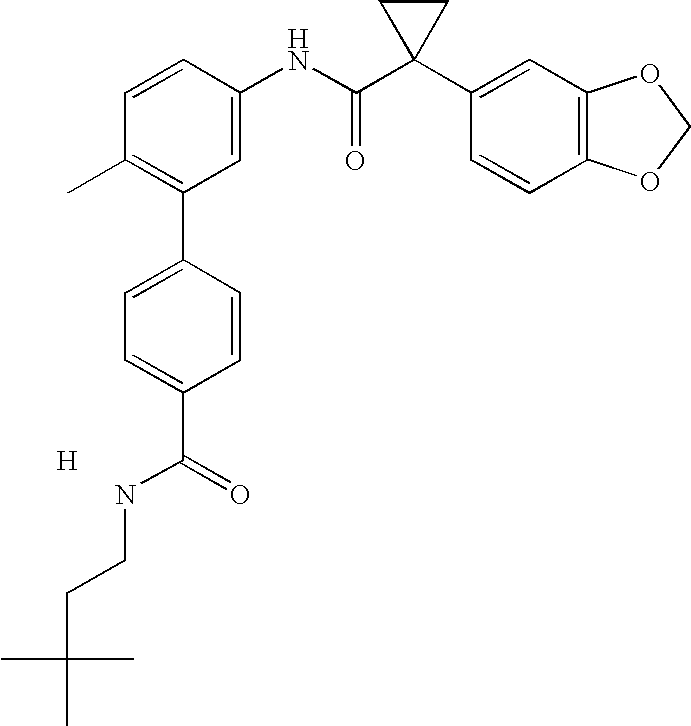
C1=CC(NC(C2(C3=CC4=C(C=C3)OCO4)CC2)=O)=CC(C2=CC=C(C(=O)NCCC(C)(C)C)C=C2)=C1C.[H]
